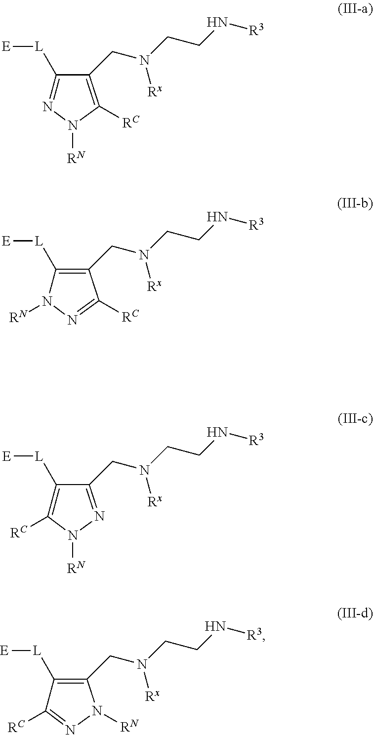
C1(CN(CCN[R3])[Rx])=C([RC])N([RN])N=C1[L][E].N1=C([RC])C(CN(CCN[R3])[Rx])=C([L][E])N1[RN].C1(CN(CCN[R3])[Rx])=NN([RN])C([RC])=C1[L][E].N1=C([RC])C([L][E])=C(CN(CCN[R3])[Rx])N1[RN]
